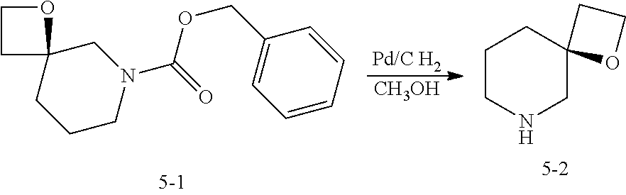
[Pd/C H2].[CH3OH].C1CNCC2(C1)OCC2.C12(CCCN(C(OCC3=CC=CC=C3)=O)C1)OCC2
